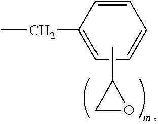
CC1CO1.CCC1=CC=CC=C1
